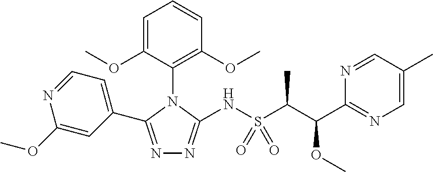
N1=C(C2=CC=NC(OC)=C2)N(C2=C(OC)C=CC=C2OC)C(NS(C(C(C2=NC=C(C)C=N2)OC)C)(=O)=O)=N1
